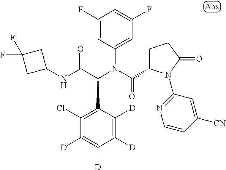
C1([D])=C([D])C(C(C(NC2CC(F)(F)C2)=O)N(C(=O)C2CCC(=O)N2C2=NC=CC([CN])=C2)C2=CC(F)=CC(F)=C2)=C(Cl)C([D])=C1[D]
